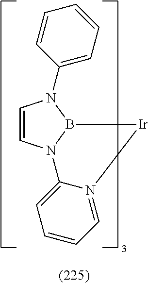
C1=CN2B(N1C1=CC=CC=C1)[Ir]N1=CC=CC=C21
